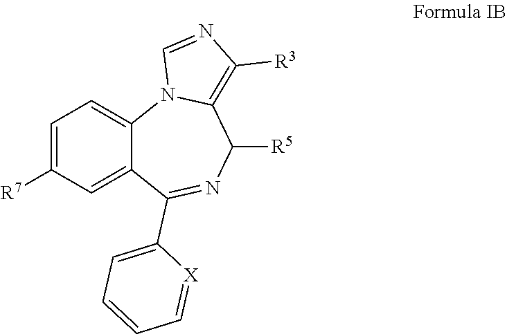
C1=C([R7])C=C2C(=C1)N1C(=C([R3])N=C1)C([R5])N=C2C1=CC=CC=[X]1
